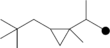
C1(C(C)C)(C)C(CC(C)(C)C)C1
